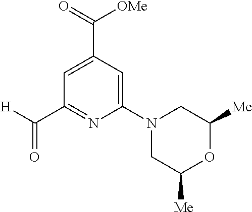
C1=C(C(=O)[OMe])C=C(N2CC([Me])OC([Me])C2)N=C1C(=O)[H]
